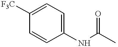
C1([F3C])=CC=C(NC(C)=O)C=C1
